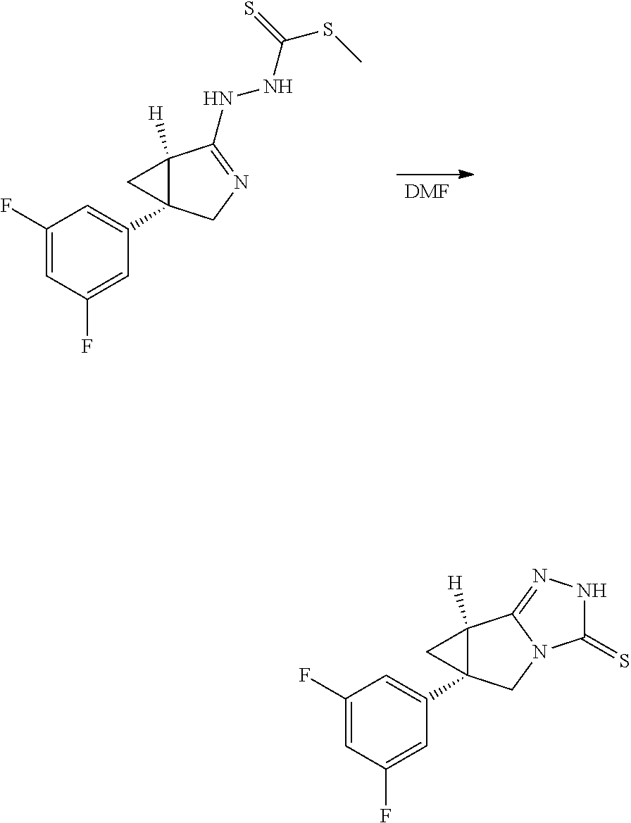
[DMF].C1(F)=CC(F)=CC(C23C([H])(C2)C(NNC(SC)=S)=NC3)=C1.C1(F)=CC(F)=CC(C23C([H])(C2)C2=NNC(=S)N2C3)=C1
